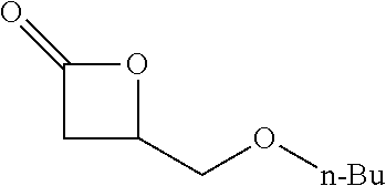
O1C(=O)CC1CO[n-Bu]
